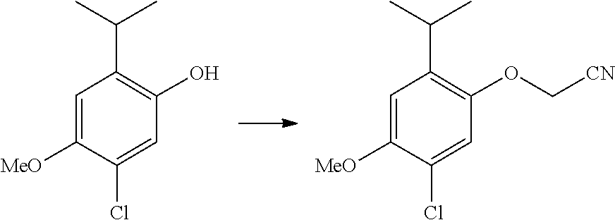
C1(Cl)=CC(O)=C(C(C)C)C=C1[MeO].C1(Cl)=CC(OC[CN])=C(C(C)C)C=C1[MeO]
